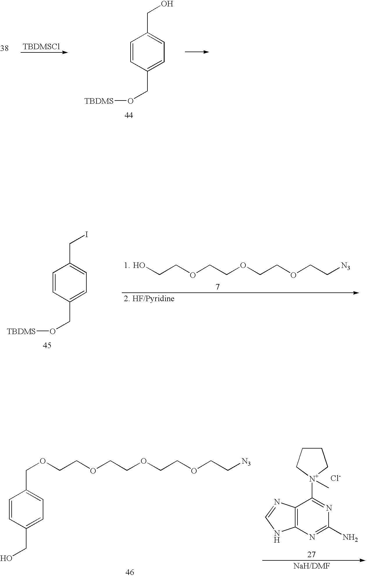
C(COCCOCCOCC[N3])O.C1=CC(CO[TBDMS])=CC=C1CI.[TBDMSCl].C1=CC(CO[TBDMS])=CC=C1CO.C1=CC(CO)=CC=C1COCCOCCOCCOCC[N3].C1CC[N+](C2=NC(N)=NC3=C2N=CN3)(C)C1.[Cl-]
